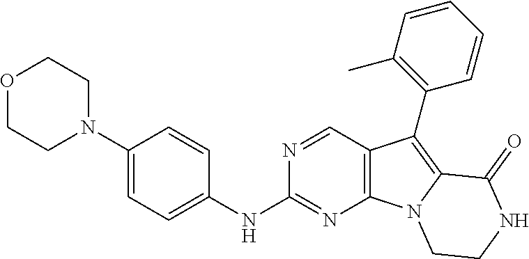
O1CCN(C2=CC=C(NC3=NC4=C(C=N3)C(C3=C(C)C=CC=C3)=C3N4CCNC3=O)C=C2)CC1
